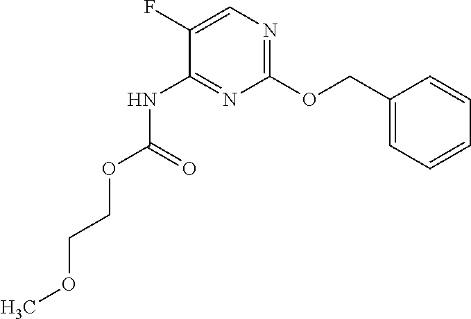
C1(OCC2=CC=CC=C2)=NC=C(F)C(NC(OCCOC)=O)=N1
